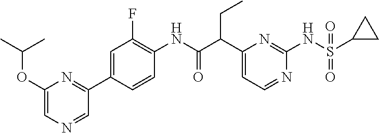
C1(C(C(NC2=C(F)C=C(C3=NC(OC(C)C)=CN=C3)C=C2)=O)CC)=CC=NC(NS(C2CC2)(=O)=O)=N1
